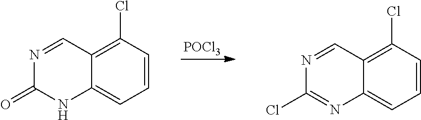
[POCl3].C1=CC(Cl)=C2C(=C1)NC(=O)N=C2.C1=CC(Cl)=C2C(=C1)N=C(Cl)N=C2
